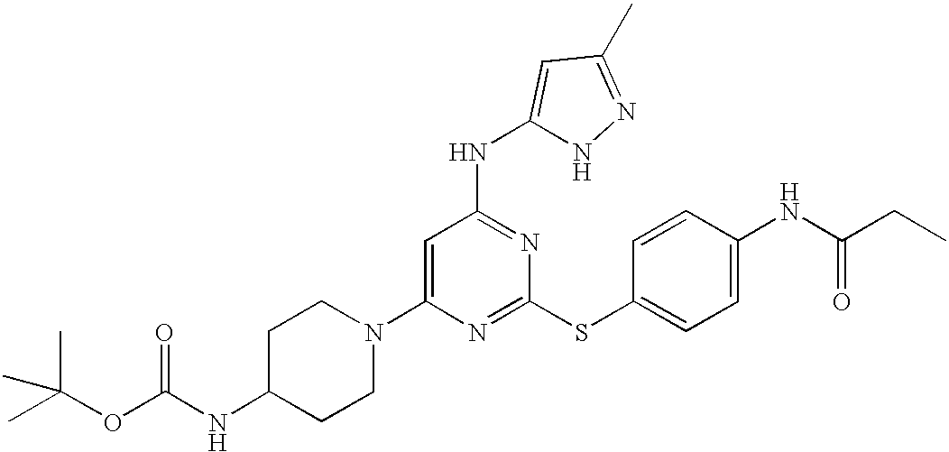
N1(C2=CC(NC3=CC(C)=NN3)=NC(SC3=CC=C(NC(=O)CC)C=C3)=N2)CCC(NC(OC(C)(C)C)=O)CC1
